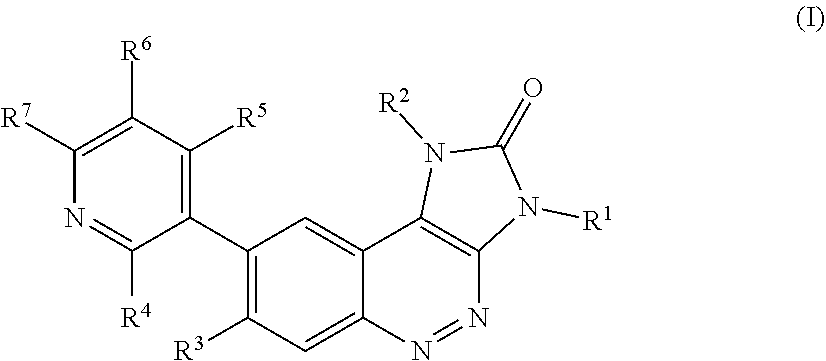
N1([R1])C(=O)N([R2])C2=C1N=NC1=CC([R3])=C(C3=C([R5])C([R6])=C([R7])N=C3[R4])C=C21
